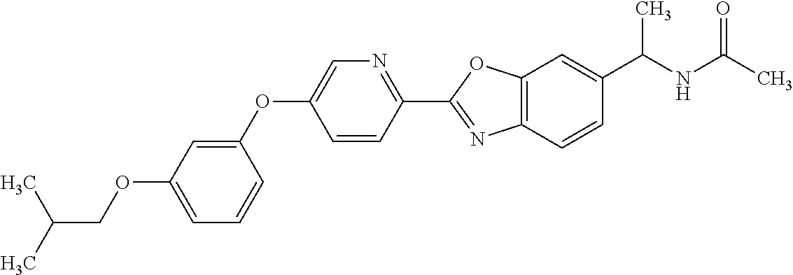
C1=C(OCC(C)C)C=C(OC2=CN=C(C3=NC4=C(O3)C=C(C(NC(C)=O)C)C=C4)C=C2)C=C1
